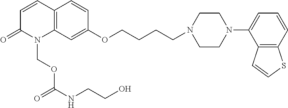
C12=C(C=C(OCCCCN3CCN(C4=CC=CC5=C4C=CS5)CC3)C=C1)N(COC(NCCO)=O)C(=O)C=C2
